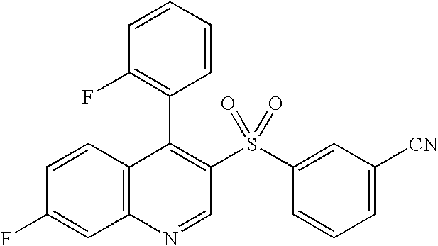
C12=C(C=CC(F)=C1)C(C1=C(F)C=CC=C1)=C(S(C1=CC([CN])=CC=C1)(=O)=O)C=N2
